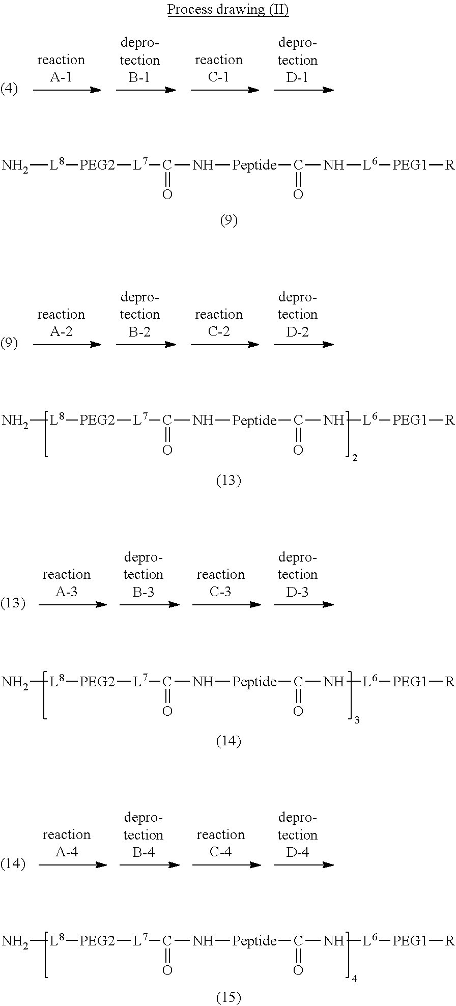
N[L8][PEG2][L7]C(N[Peptide]C(=O)N[L6][PEG1][R])=O.N[L8][PEG2][L7]C(N[Peptide]C(=O)N[L6][PEG1][R])=O.N[L8][PEG2][L7]C(N[Peptide]C(=O)N[L6][PEG1][R])=O.N[L8][PEG2][L7]C(N[Peptide]C(=O)N[L6][PEG1][R])=O
